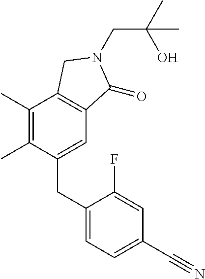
C1(CC2=CC=C(C#N)C=C2F)=CC2=C(C(C)=C1C)CN(CC(O)(C)C)C2=O
